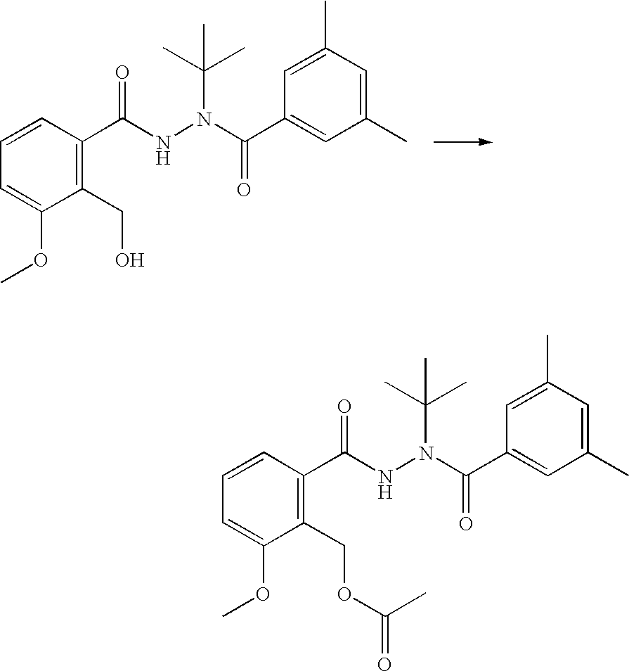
C1=CC=C(OC)C(CO)=C1C(NN(C(C1=CC(C)=CC(C)=C1)=O)C(C)(C)C)=O.C1=CC=C(OC)C(COC(C)=O)=C1C(NN(C(C1=CC(C)=CC(C)=C1)=O)C(C)(C)C)=O
